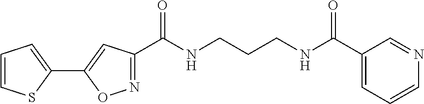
N(CCCNC(C1=NOC(C2=CC=CS2)=C1)=O)C(C1=CC=CN=C1)=O
